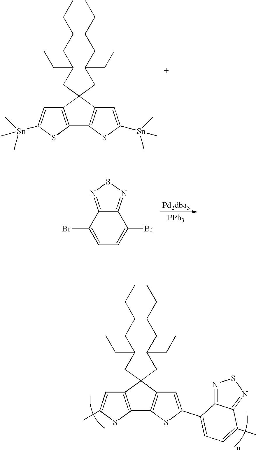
C12=C(C(CC(CCCC)CC)(CC(CCCC)CC)C3=C1SC([Sn](C)(C)C)=C3)C=C([Sn](C)(C)C)S2.C12=C(C(CC(CCCC)CC)(CC(CCCC)CC)C3=C1SC(C1=CC=C(C)C4=NSN=C14)=C3)C=C(C)S2.[PPh3].BrC1=CC=C(Br)C2=NSN=C12
